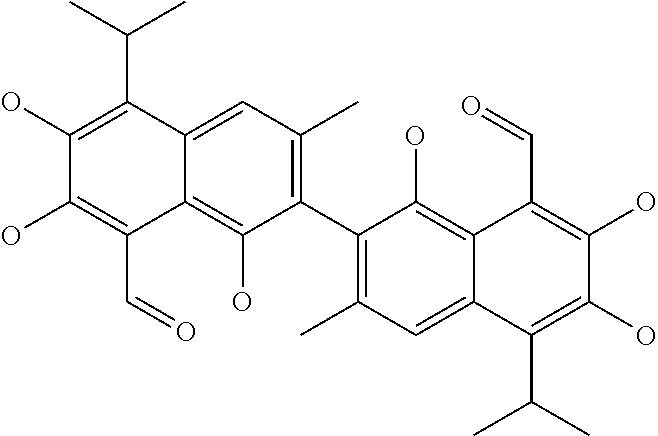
C1(C2=C(C)C=C3C(=C2O)C(C=O)=C(O)C(O)=C3C(C)C)=C(C)C=C2C(=C1O)C(C=O)=C(O)C(O)=C2C(C)C
